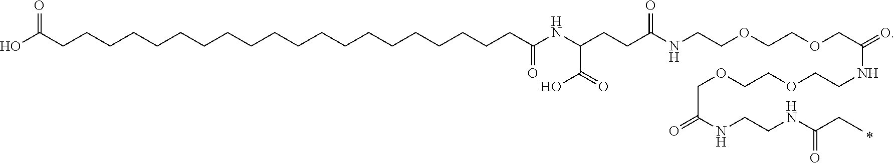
N(CCOCCOCC(=O)NCCOCCOCC(NCCNC(=O)CC)=O)C(CCC(C(O)=O)NC(CCCCCCCCCCCCCCCCCCCCC(O)=O)=O)=O
